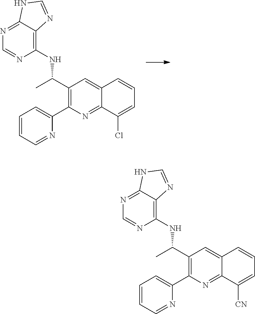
C(C1=C(C2=CC=CC=N2)N=C2C(=C1)C=CC=C2Cl)(C)NC1=C2C(=NC=N1)NC=N2.C(C1=C(C2=CC=CC=N2)N=C2C(=C1)C=CC=C2[CN])(C)NC1=C2C(=NC=N1)NC=N2
